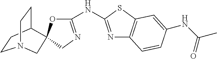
C1CC2CCN1CC21OC(NC2=NC3=C(S2)C=C(NC(=O)C)C=C3)=NC1
